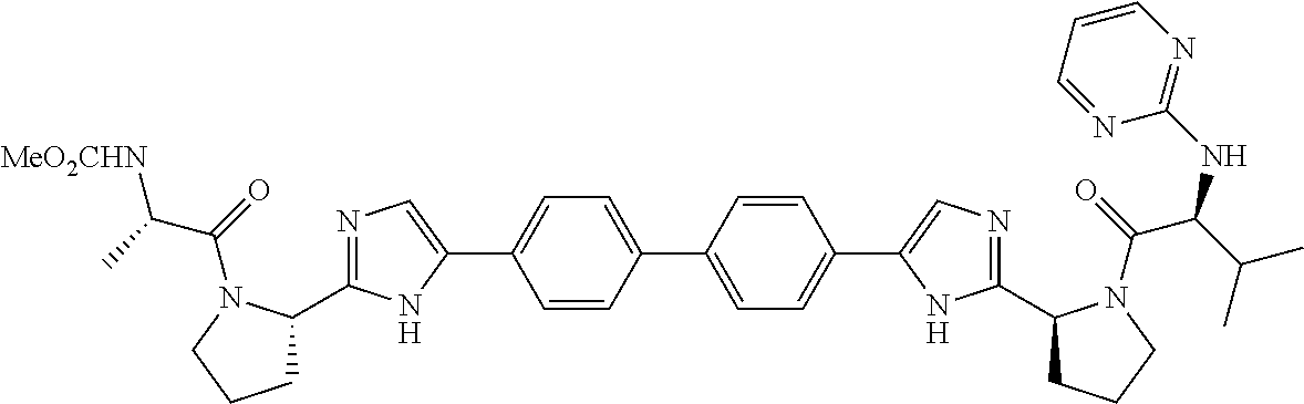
N1=C(C2CCCN2C(=O)C(C)[MeO2CHN])NC(C2=CC=C(C3=CC=C(C4=CN=C(C5CCCN5C(=O)C(C(C)C)NC5=NC=CC=N5)N4)C=C3)C=C2)=C1
